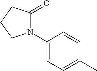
C1(C)=CC=C(N2C(=O)CCC2)C=C1
